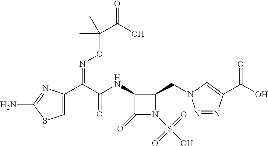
C1=C(C(C(NC2C(=O)N(S(O)(=O)=O)C2CN2N=NC(C(O)=O)=C2)=O)=NOC(C(=O)O)(C)C)N=C(N)S1
